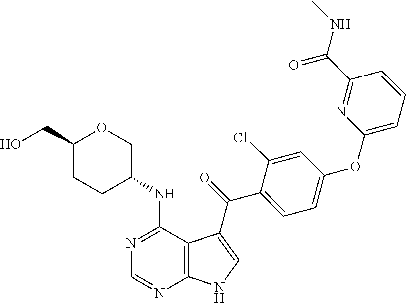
C1(CO)CCC(NC2=NC=NC3=C2C(C(=O)C2=CC=C(OC4=CC=CC(C(NC)=O)=N4)C=C2Cl)=CN3)CO1
